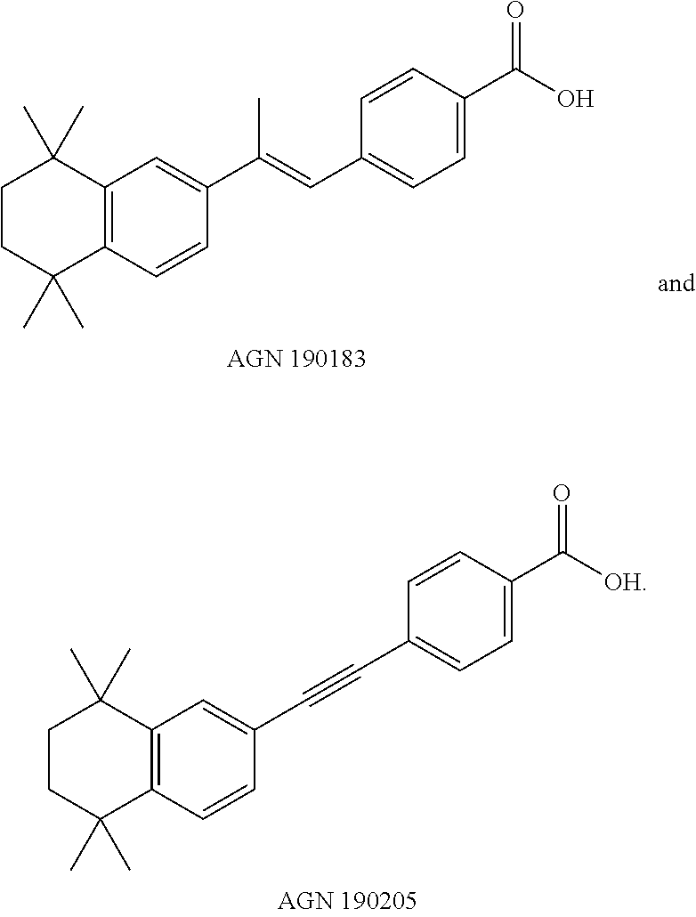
C12=C(C=CC(C(=CC3=CC=C(C(O)=O)C=C3)C)=C1)C(C)(C)CCC2(C)C.C12=C(C=CC(C#CC3=CC=C(C([OH])=O)C=C3)=C1)C(C)(C)CCC2(C)C
